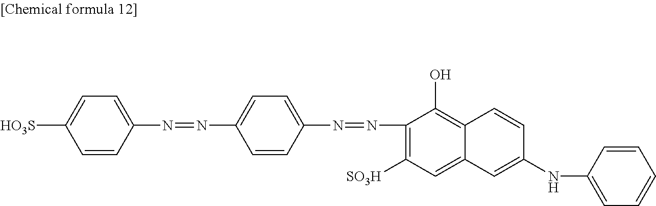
C1=C([HO3S])C=CC(N=NC2=CC=C(N=NC3=C([SO3H])C=C4C(=C3O)C=CC(NC3=CC=CC=C3)=C4)C=C2)=C1
